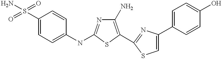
C1(S(=O)(=O)N)=CC=C(NC2=NC(N)=C(C3=NC(C4=CC=C(O)C=C4)=CS3)S2)C=C1
